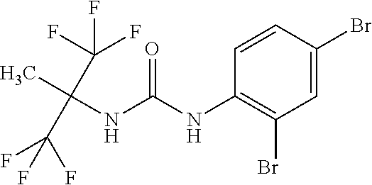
O=C(NC1=C(Br)C=C(Br)C=C1)NC(C)(C(F)(F)F)C(F)(F)F
